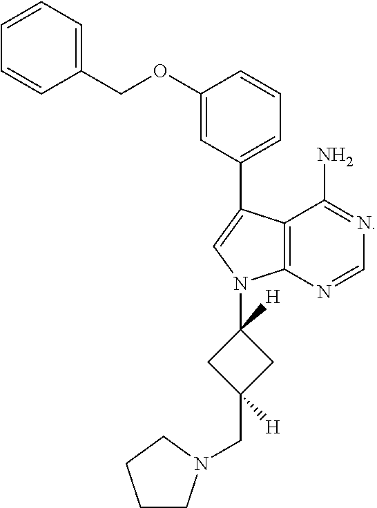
C1=CC=C(COC2=CC(C3=CN(C4([H])CC(CN5CCCC5)([H])C4)C4=C3C(N)=NC=N4)=CC=C2)C=C1
